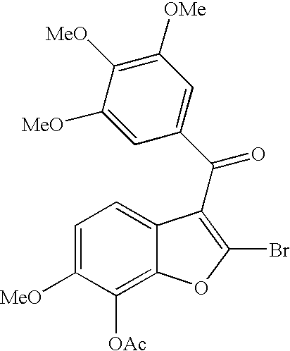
C1=C([MeO])C([OAc])=C2C(=C1)C(C(C1=CC([OMe])=C([MeO])C([MeO])=C1)=O)=C(Br)O2
